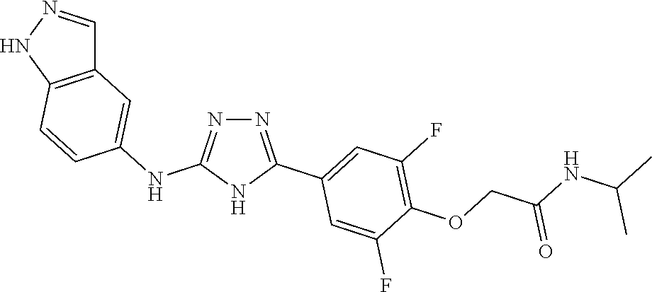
N1=C(NC2=CC3=C(C=C2)NN=C3)NC(C2=CC(F)=C(OCC(NC(C)C)=O)C(F)=C2)=N1
